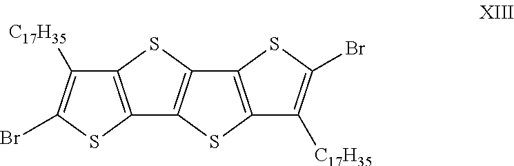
C12=C(SC(Br)=C1[C17H35])C1=C(S2)C2=C(S1)C([C17H35])=C(Br)S2
